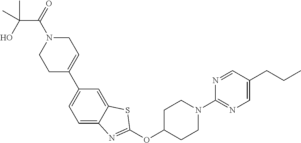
O(C1CCN(C2=NC=C(CCC)C=N2)CC1)C1=NC2=CC=C(C3=CCN(C(=O)C(O)(C)C)CC3)C=C2S1
